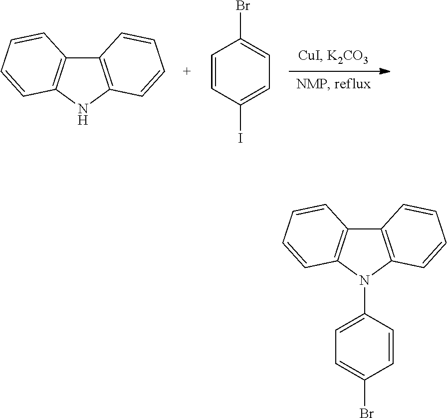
C12=C(NC3=C1C=CC=C3)C=CC=C2.C1=CC(I)=CC=C1Br.C12=C(N(C3=CC=C(Br)C=C3)C3=C1C=CC=C3)C=CC=C2
